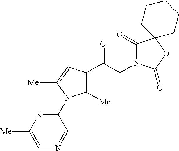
C1([Me])=C(C(CN2C(=O)C3(OC2=O)CCCCC3)=O)C=C([Me])N1C1=NC([Me])=CN=C1
